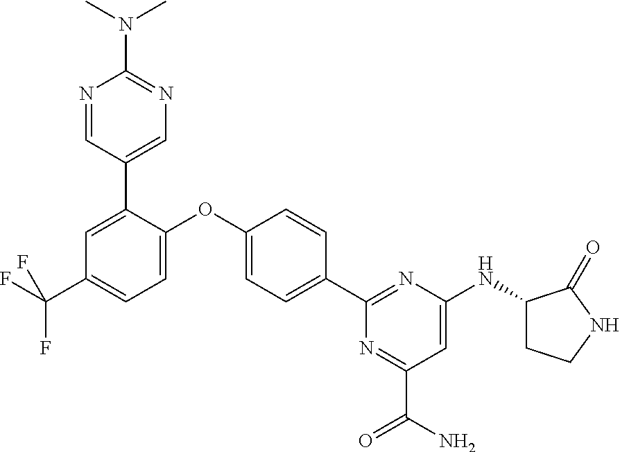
C1=C(OC2=CC=C(C3=NC(NC4CCNC4=O)=CC(C(=O)N)=N3)C=C2)C(C2=CN=C(N(C)C)N=C2)=CC(C(F)(F)F)=C1
